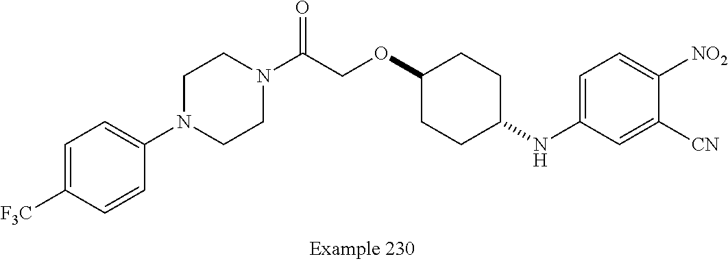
C1=C([F3C])C=CC(N2CCN(C(COC3CCC(NC4=CC=C([NO2])C([CN])=C4)CC3)=O)CC2)=C1
